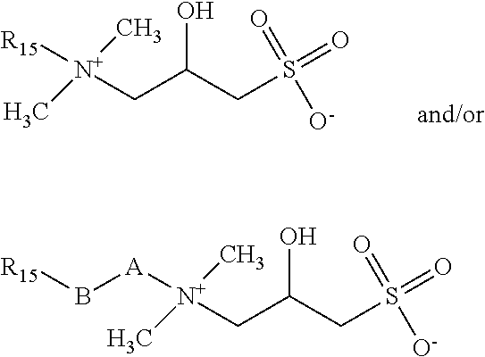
[N+](CC(CS(=O)([O-])=O)O)([R15])(C)C.[N+](CC(CS(=O)([O-])=O)O)([A]B[R15])(C)C
